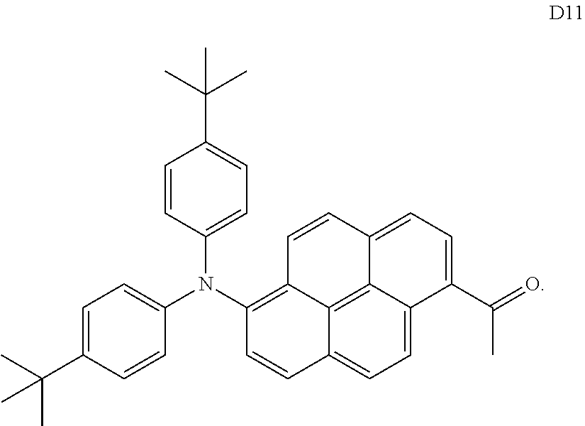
C12=C3C4=CC=C1C(C(=O)C)=CC=C2C=CC3=C(N(C1=CC=C(C(C)(C)C)C=C1)C1=CC=C(C(C)(C)C)C=C1)C=C4
